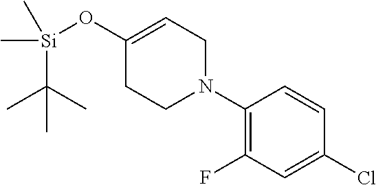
C1(N2CC=C(O[Si](C)(C(C)(C)C)C)CC2)=C(F)C=C(Cl)C=C1
